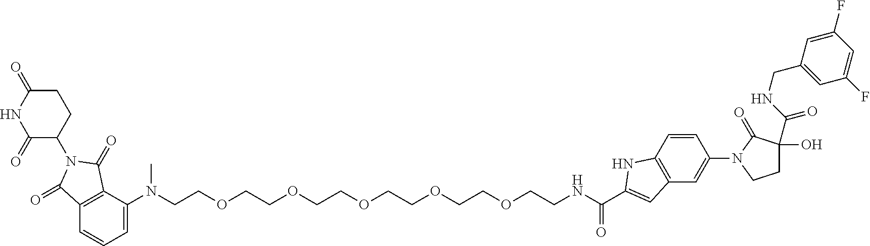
C1=C(N(CCOCCOCCOCCOCCOCCNC(C2=CC3=C(C=CC(N4CCC(O)(C(NCC5=CC(F)=CC(F)=C5)=O)C4=O)=C3)N2)=O)C)C2=C(C=C1)C(=O)N(C1CCC(=O)NC1=O)C2=O
